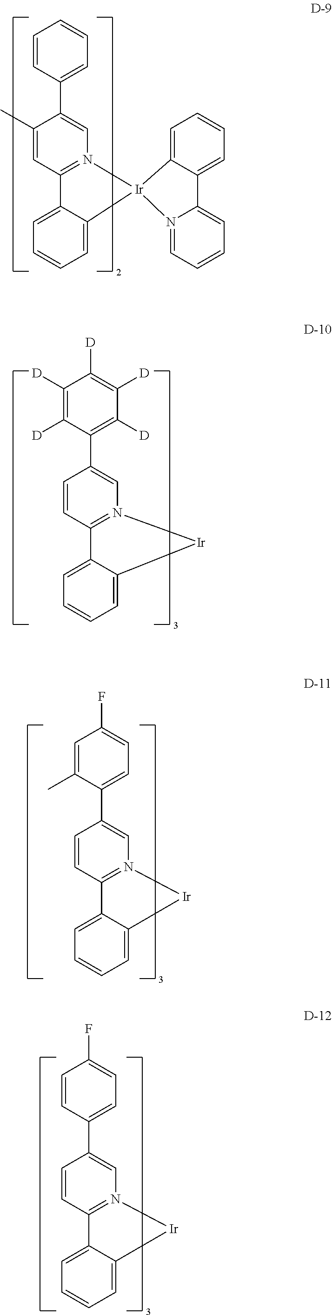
C1=CC(C2=CN3=C(C=C2C)C2=CC=CC=C2[Ir]32C3=CC=CC=C3C3=CC=CC=N32)=CC=C1.C1([D])=C([D])C(C2=CN3=C(C=C2)C2=CC=CC=C2[Ir]3)=C([D])C([D])=C1[D].C1=C(C)C(C2=CN3=C(C=C2)C2=CC=CC=C2[Ir]3)=CC=C1F.C1=CC(C2=CN3=C(C=C2)C2=CC=CC=C2[Ir]3)=CC=C1F
